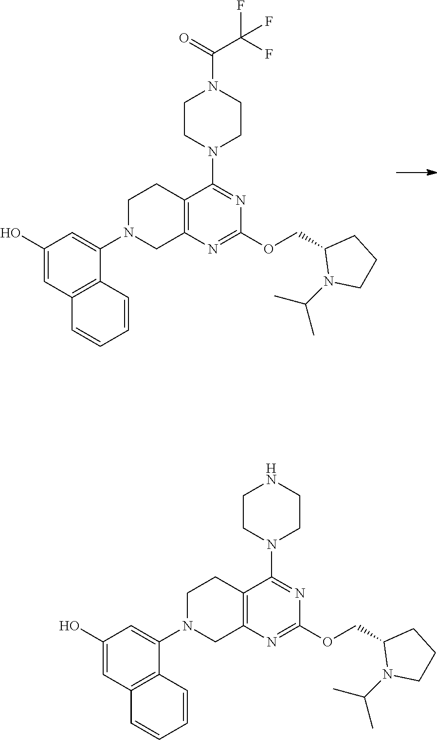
C12=C(N=C(OCC3N(C(C)C)CCC3)N=C1N1CCNCC1)CN(C1=CC(O)=CC3=C1C=CC=C3)CC2.C12=C(N=C(OCC3N(C(C)C)CCC3)N=C1N1CCN(C(=O)C(F)(F)F)CC1)CN(C1=CC(O)=CC3=C1C=CC=C3)CC2
